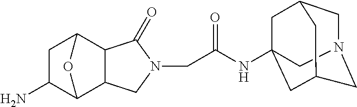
C1N2CC3CC(NC(CN4C(=O)C5C6CC(N)C(C5C4)O6)=O)(CC1C3)C2
